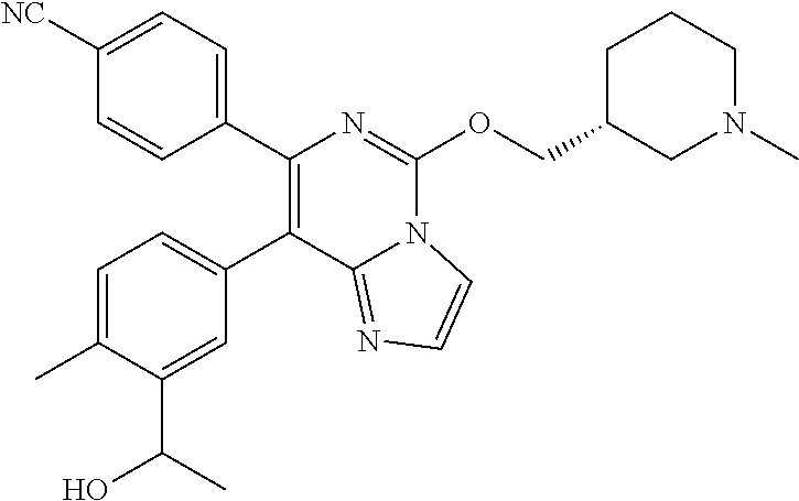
C1(C)=CC=C(C2=C(C3=CC=C([NC])C=C3)N=C(OCC3CN(C)CCC3)N3C2=NC=C3)C=C1C(O)C
